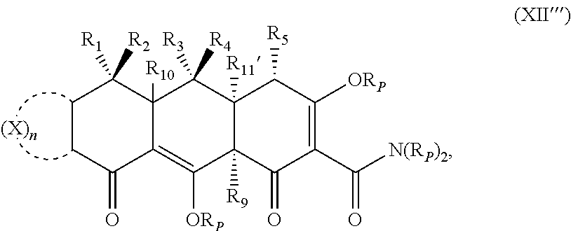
C1CC(=O)C2=C([ORP])C3([R9])C([R11])(C([R4])([R3])C2([R10])C1([R2])[R1])C([R5])C([ORP])=C(C([N(RP)2])=O)C3=O
